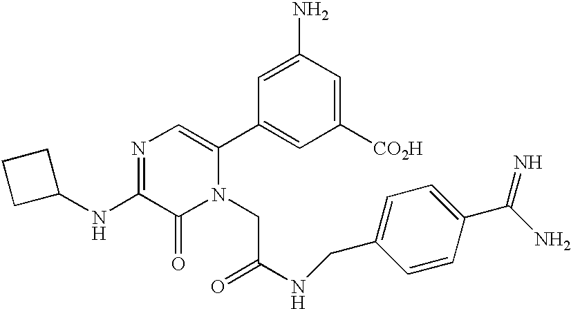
C1(NC2=NC=C(C3=CC([CO2H])=CC(N)=C3)N(CC(NCC3=CC=C(C(N)=N)C=C3)=O)C2=O)CCC1
